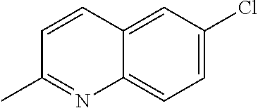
C1=CC2=CC(Cl)=CC=C2N=C1C
